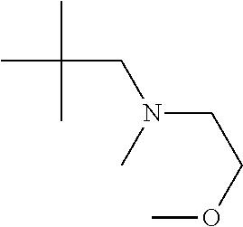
C(C(C)(C)C)N(C)CCOC
